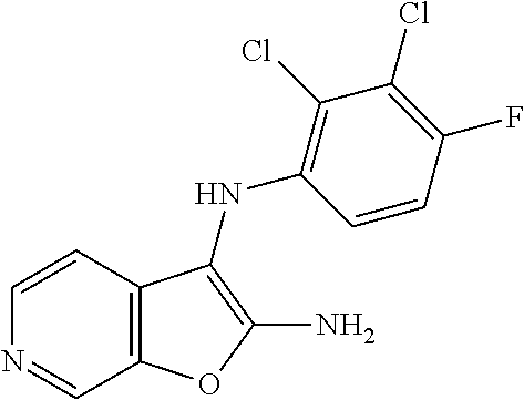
C1=CC2=C(C=N1)OC(N)=C2NC1=C(Cl)C(Cl)=C(F)C=C1
